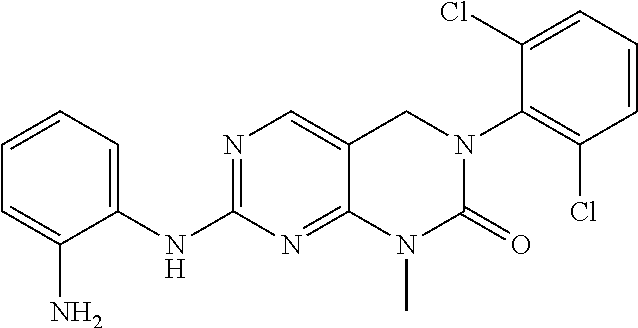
C1(NC2=CC=CC=C2N)=NC=C2C(=N1)N(C)C(=O)N(C1=C(Cl)C=CC=C1Cl)C2
